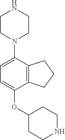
C1=C(N2CCNCC2)C2=C(C(OC3CCNCC3)=C1)CCC2
